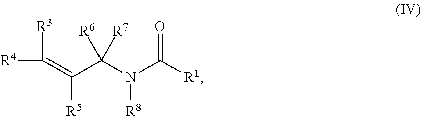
C(=C(C(N([R8])C(=O)[R1])([R6])[R7])[R5])([R4])[R3]
